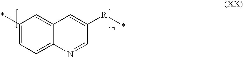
C1(*)=CC=C2C(=C1)C=C([R]*)C=N2
